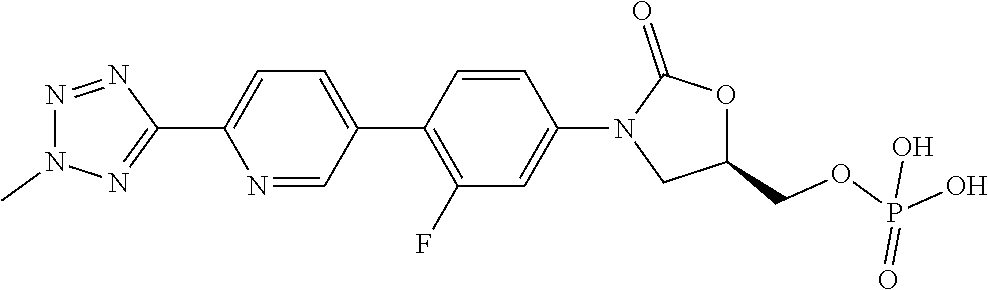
N1=NC(C2=CC=C(C3=C(F)C=C(N4CC(COP(O)(=O)O)OC4=O)C=C3)C=N2)=NN1C
